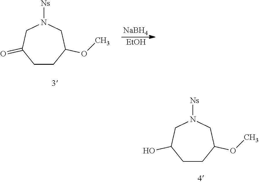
C1CC(OC)CN([Ns])CC1=O.[NaBH4].[EtOH].C1CC(OC)CN([Ns])CC1O
